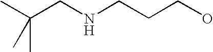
CC(CNCCCO)(C)C
